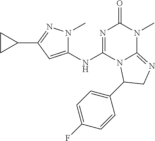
C1(NC2=NC(=O)N(C)C3=NCC(C4=CC=C(F)C=C4)N23)=CC(C2CC2)=NN1C
